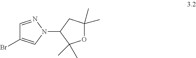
C1=NN(C2CC(C)(C)OC2(C)C)C=C1Br
